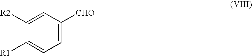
C1=C([CHO])C=C([R2])C([R1])=C1
